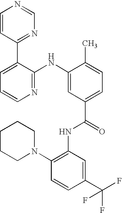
C1=CC(C2=CC=CN=C2NC2=CC(C(NC3=C(N4CCCCC4)C=CC(C(F)(F)F)=C3)=O)=CC=C2C)=NC=N1
